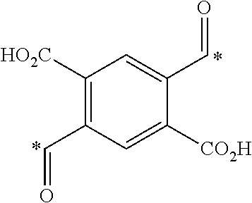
C1([HO2C])=C(C=O)C=C([CO2H])C(C=O)=C1
